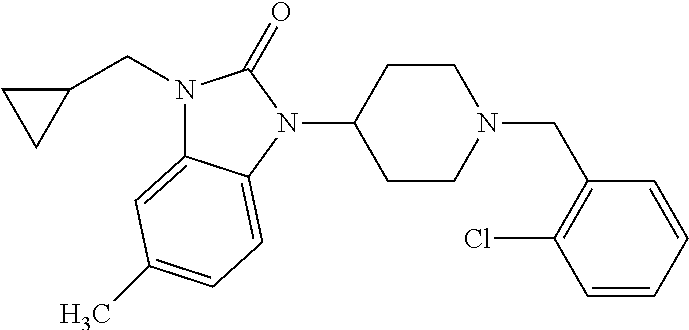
N1(CC2CC2)C2=CC(C)=CC=C2N(C2CCN(CC3=C(Cl)C=CC=C3)CC2)C1=O
